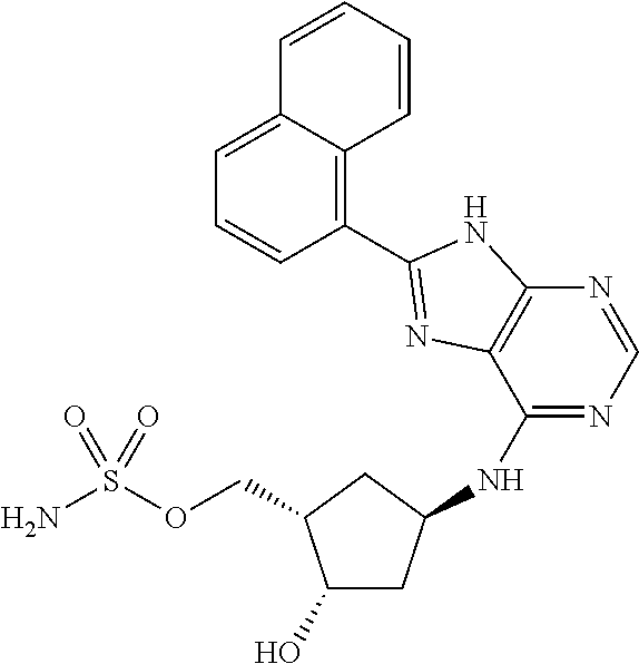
C1(O)CC(NC2=NC=NC3=C2N=C(C2=C4C(=CC=C2)C=CC=C4)N3)CC1COS(N)(=O)=O
